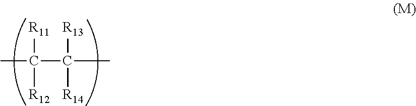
CC(C(C)([R14])[R13])([R12])[R11]
